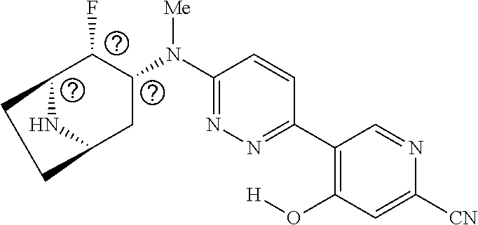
C1(C2=C(O[H])C=C([CN])N=C2)=NN=C(N(C2C(F)C3NC(C2)CC3)[Me])C=C1
